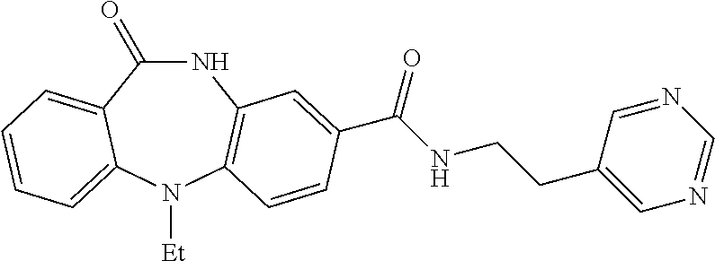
C1(=O)NC2=C(N([Et])C3=CC=CC=C13)C=CC(C(NCCC1=CN=CN=C1)=O)=C2
